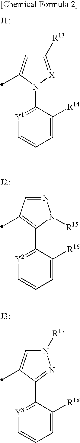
C1=C([R16])C(C2=C(C)C=NN2[R15])=[Y2]C=C1.C1=C([R18])C(C2=NN([R17])C=C2C)=[Y3]C=C1.C1=C([R14])C(N2[X]=C([R13])C=C2C)=[Y1]C=C1
